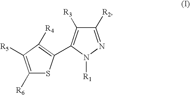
C1([R2])=NN([R1])C(C2=C([R4])C([R5])=C([R6])S2)=C1[R3]
